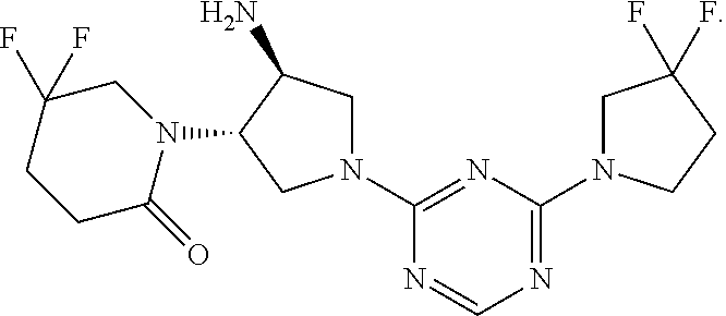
N1(C2=NC(N3CC(F)(F)CC3)=NC=N2)CC(N)C(N2CC(F)(F)CCC2=O)C1
